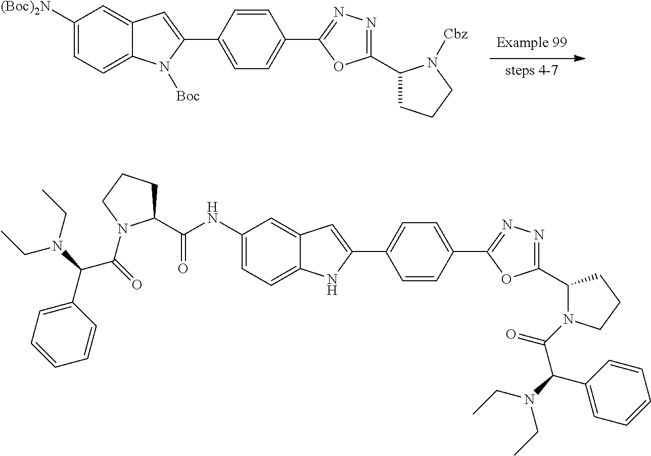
[steps 4-7].C1([(Boc)2N])=CC=C2C(=C1)C=C(C1=CC=C(C3=NN=C(C4CCCN4[Cbz])O3)C=C1)N2[Boc].C1(NC(C2CCCN2C(C(C2=CC=CC=C2)N(CC)CC)=O)=O)=CC=C2C(=C1)C=C(C1=CC=C(C3=NN=C(C4N(C(=O)C(N(CC)CC)C5=CC=CC=C5)CCC4)O3)C=C1)N2
